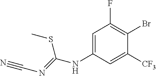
N(C1=CC(F)=C(Br)C([CF3])=C1)C(=NC#N)SC
